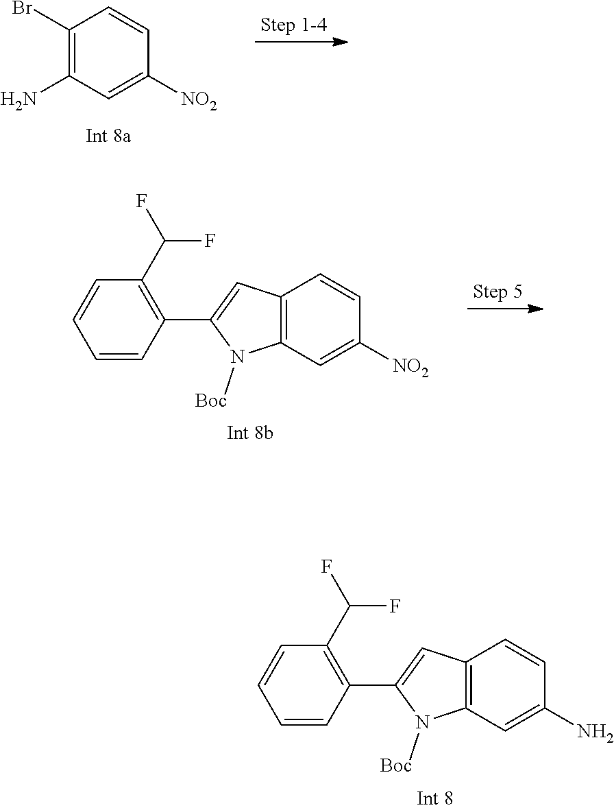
C12=C(C=C(N)C=C1)N([Boc])C(C1=C(C(F)F)C=CC=C1)=C2.C1(Br)=C(N)C=C([NO2])C=C1.C12=C(C=C([NO2])C=C1)N([Boc])C(C1=C(C(F)F)C=CC=C1)=C2
